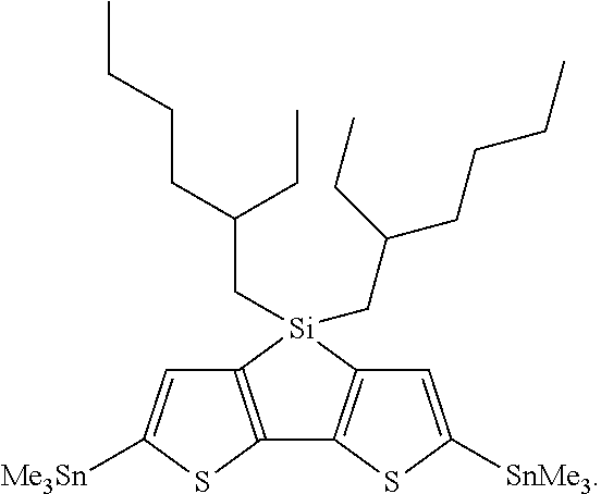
C12=C(SC([Me3Sn])=C1)C1=C([Si]2(CC(CCCC)CC)CC(CCCC)CC)C=C([SnMe3])S1
